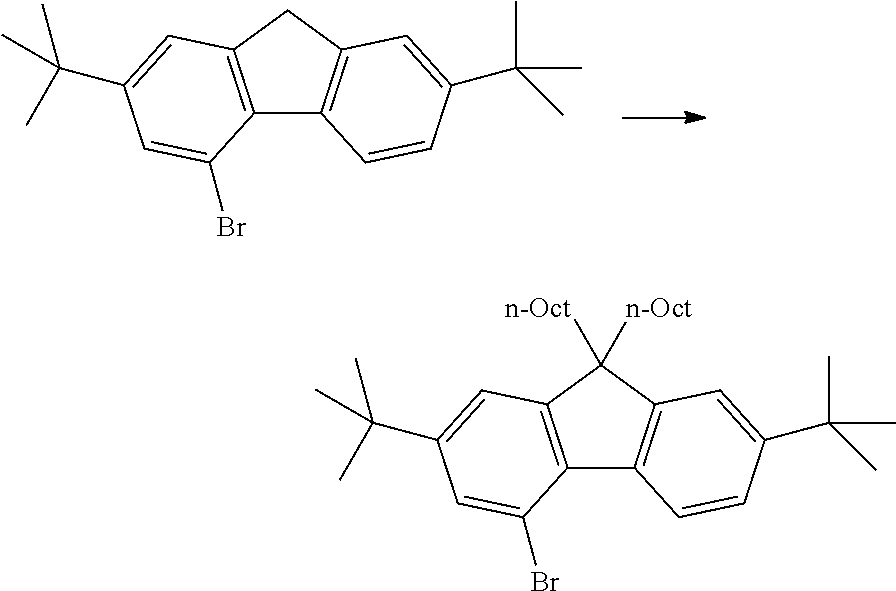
C12=C(CC3=C1C=CC(C(C)(C)C)=C3)C=C(C(C)(C)C)C=C2Br.C12=C(C([n-Oct])([n-Oct])C3=C1C=CC(C(C)(C)C)=C3)C=C(C(C)(C)C)C=C2Br
